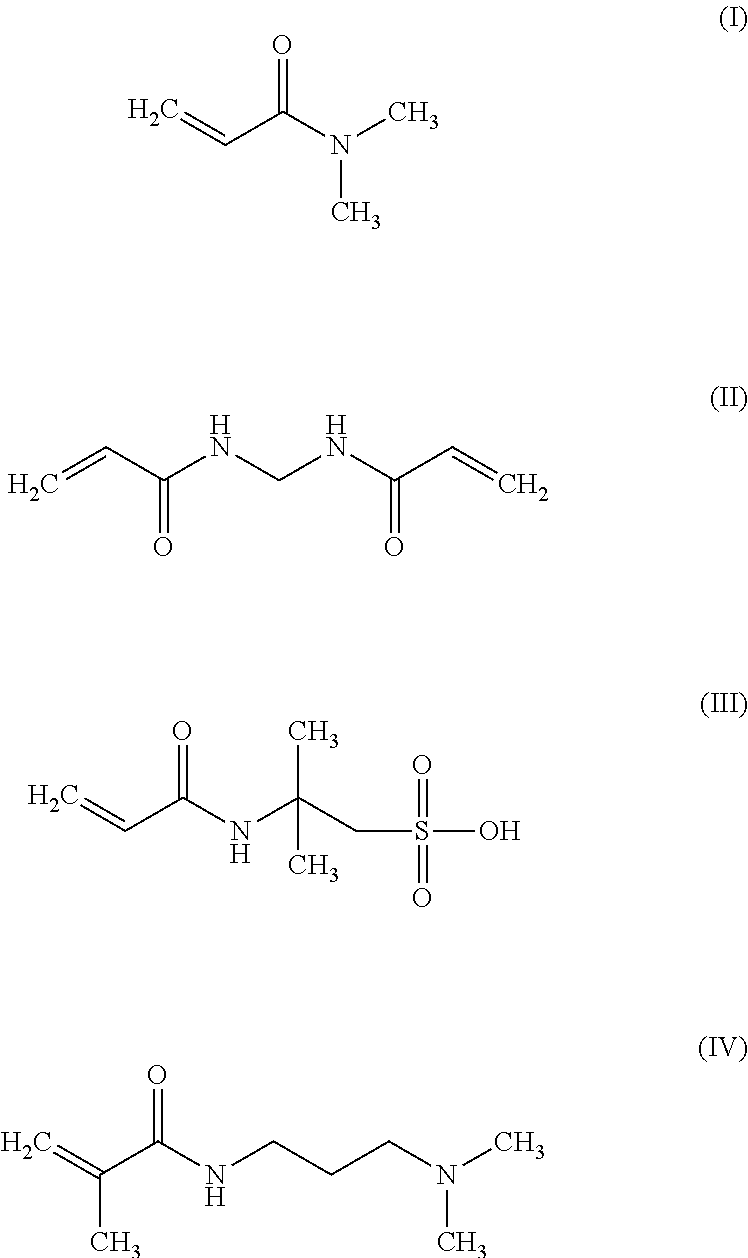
C=CC(N(C)C)=O.C=CC(NCNC(C=C)=O)=O.C=CC(NC(CS(O)(=O)=O)(C)C)=O.C=C(C(NCCCN(C)C)=O)C
